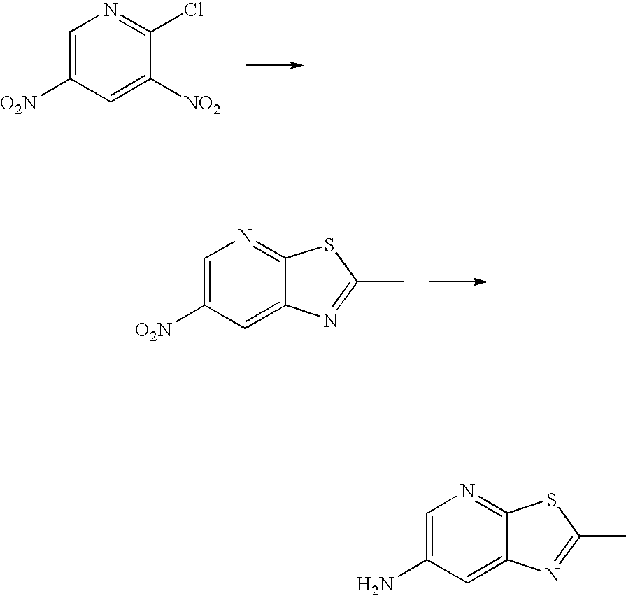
C1=C([O2N])C=C([NO2])C(Cl)=N1.C1=C([O2N])C=C2C(=N1)SC(C)=N2.C1=C(N)C=C2C(=N1)SC(C)=N2
